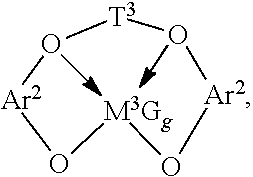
[M3Gg]1O[Ar2]O[T3]O[Ar2]O1
